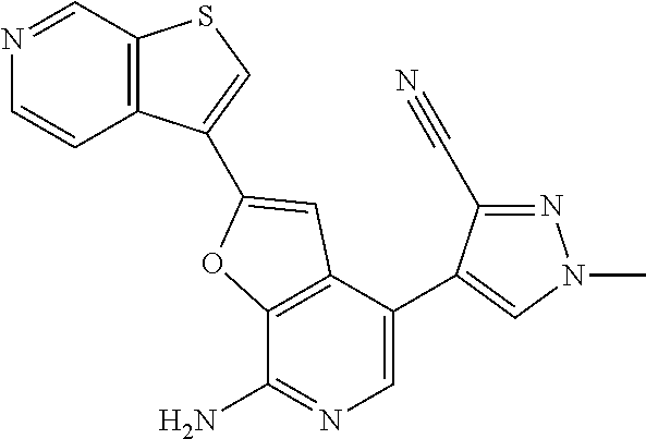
N1=CC2=C(C=C1)C(C1=CC3=C(C(N)=NC=C3C3=CN(C)N=C3C#N)O1)=CS2
